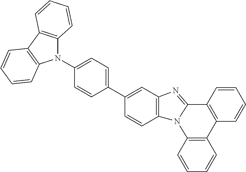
C1=CC2=C(C=C1)N1C(=NC3=C1C=CC(C1=CC=C(N4C5=C(C6=C4C=CC=C6)C=CC=C5)C=C1)=C3)C1=C2C=CC=C1
